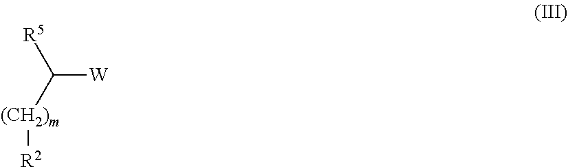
[R5]C([(CH2)m][R2])[W]
